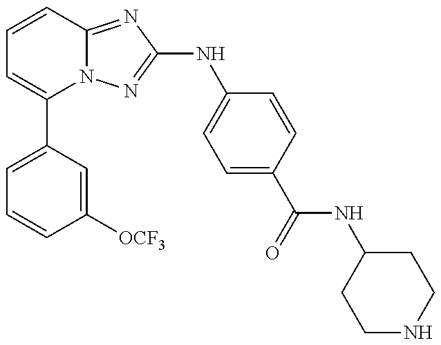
C1=C(C2=CC=CC3=NC(NC4=CC=C(C(=O)NC5CCNCC5)C=C4)=NN23)C=C([OCF3])C=C1
